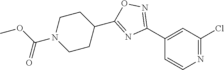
C1(C2=NOC(C3CCN(C(OC)=O)CC3)=N2)=CC(Cl)=NC=C1
